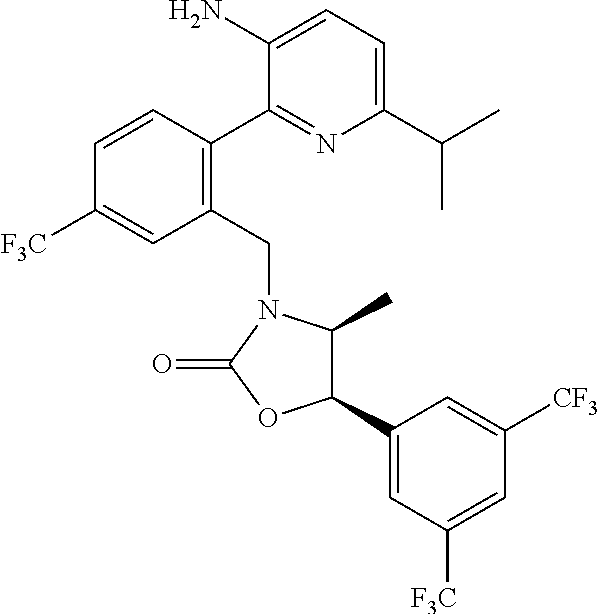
C1(CN2C(C)C(C3=CC([F3C])=CC([CF3])=C3)OC2=O)=C(C2=NC(C(C)C)=CC=C2N)C=CC([F3C])=C1
